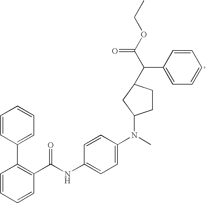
C1=CC=CC(C(NC2=CC=C(N(C)C3CCC(C(C4=CC=CC=C4)C(=O)OCC)C3)C=C2)=O)=C1C1=CC=CC=C1
